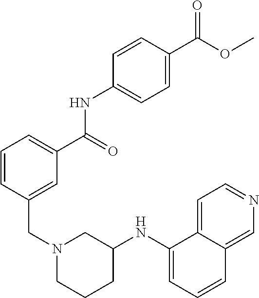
C1=CC(CN2CCCC(NC3=CC=CC4=CN=CC=C34)C2)=CC(C(NC2=CC=C(C(OC)=O)C=C2)=O)=C1
